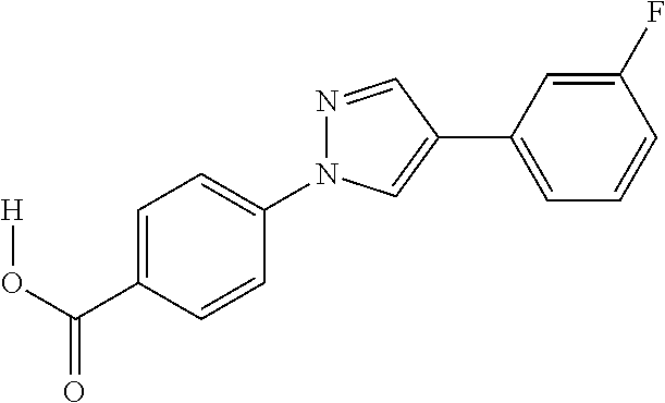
C1(C(O[H])=O)=CC=C(N2N=CC(C3=CC=CC(F)=C3)=C2)C=C1
